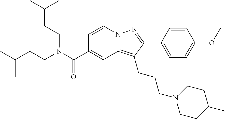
C1=CN2C(=C(CCCN3CCC(C)CC3)C(C3=CC=C(OC)C=C3)=N2)C=C1C(N(CCC(C)C)CCC(C)C)=O
